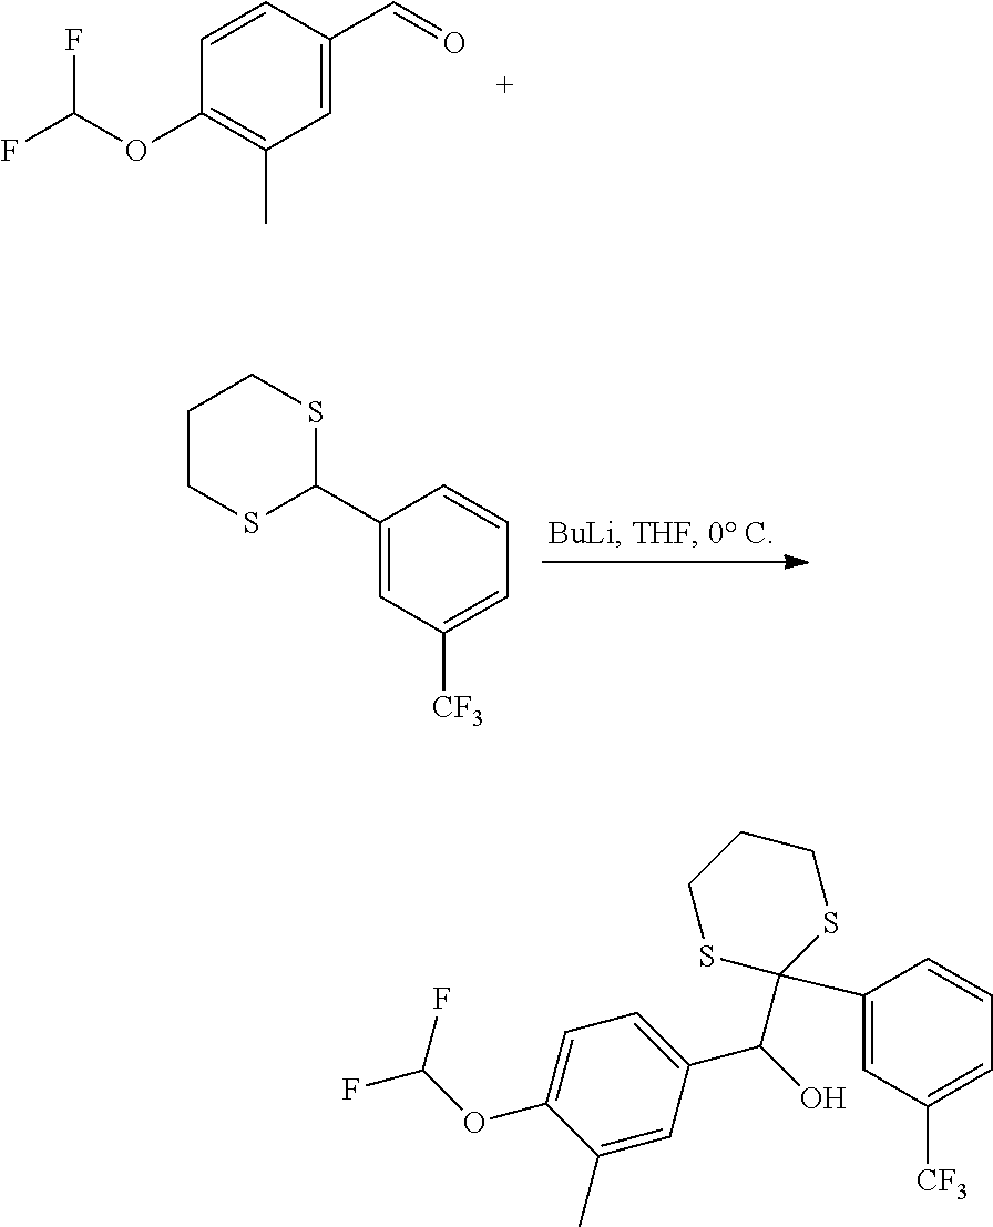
FC(OC1=C(C)C=C(C=O)C=C1)F.C1CSC(C2=CC([CF3])=CC=C2)SC1.C1(C)=CC(C(O)C2(C3=CC([CF3])=CC=C3)SCCCS2)=CC=C1OC(F)F
